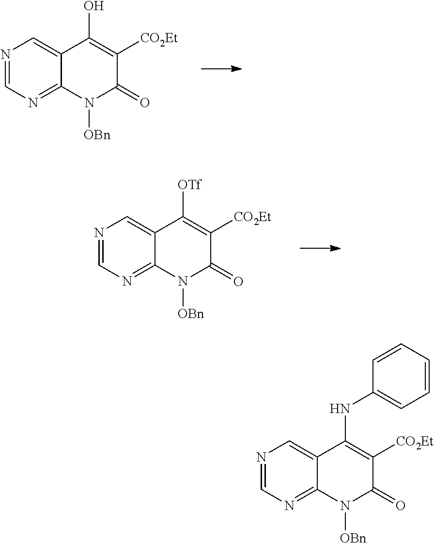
N1=CN=C2C(=C1)C(O)=C([CO2Et])C(=O)N2[OBn].N1=CN=C2C(=C1)C([OTf])=C([CO2Et])C(=O)N2[OBn].N1=CN=C2C(=C1)C(NC1=CC=CC=C1)=C([CO2Et])C(=O)N2[OBn]
